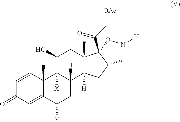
C1=CC2(C)C(=CC1=O)C([Y])CC1([H])C2([X])C(O)CC2(C)C1([H])CC1C2(C(C[OAc])=O)ON([H])C1
